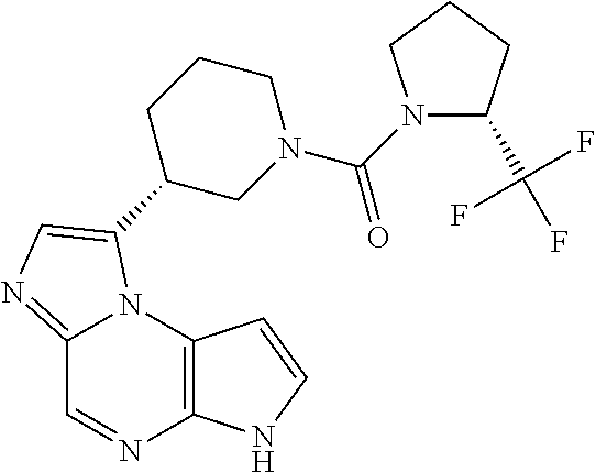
C12=NC=C(C3CN(C(N4C(C(F)(F)F)CCC4)=O)CCC3)N1C1=C(N=C2)NC=C1
